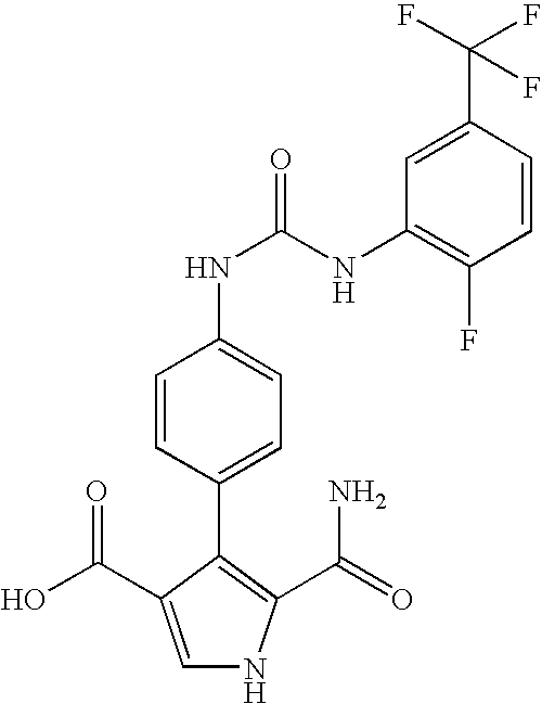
C1=C(C(O)=O)C(C2=CC=C(NC(=O)NC3=C(F)C=CC(C(F)(F)F)=C3)C=C2)=C(C(=O)N)N1
